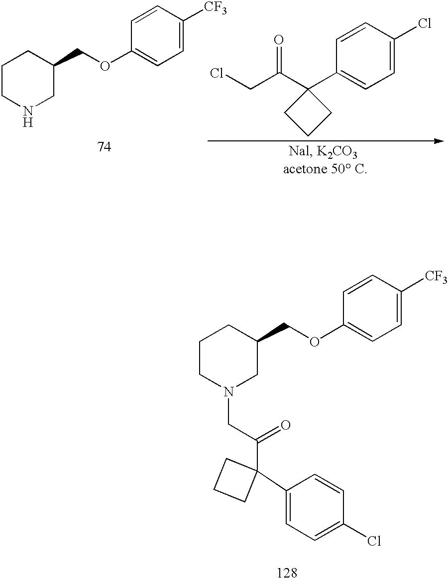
C1CN(CC(C2(C3=CC=C(Cl)C=C3)CCC2)=O)CC(COC2=CC=C([CF3])C=C2)C1.C1=CC(Cl)=CC=C1C1(C(CCl)=O)CCC1.C1CNCC(COC2=CC=C([CF3])C=C2)C1
